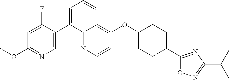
C1=CN=C2C(=C1OC1CCC(C3=NC(C(C)C)=NO3)CC1)C=CC=C2C1=CN=C(OC)C=C1F
